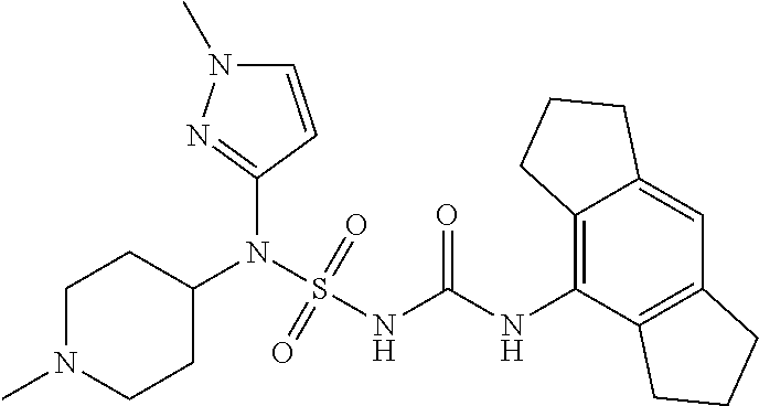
C1(N(S(NC(NC2=C3C(=CC4=C2CCC4)CCC3)=O)(=O)=O)C2CCN(C)CC2)=NN(C)C=C1
